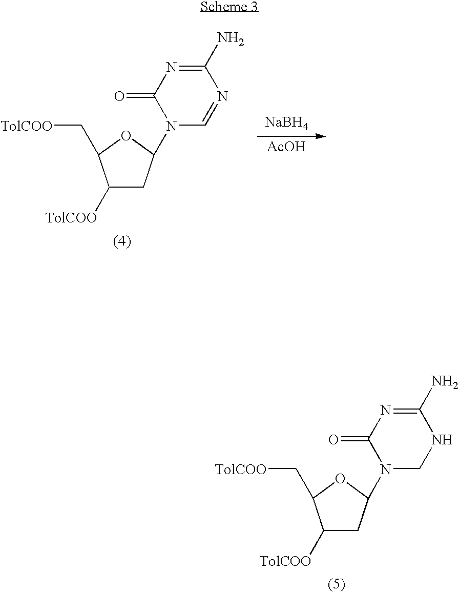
C1([TolCOO])CC(N2C=NC(N)=NC2=O)OC1C[TolCOO].[NaBH4].[AcOH].C1([TolCOO])CC(N2CNC(N)=NC2=O)OC1C[TolCOO]
